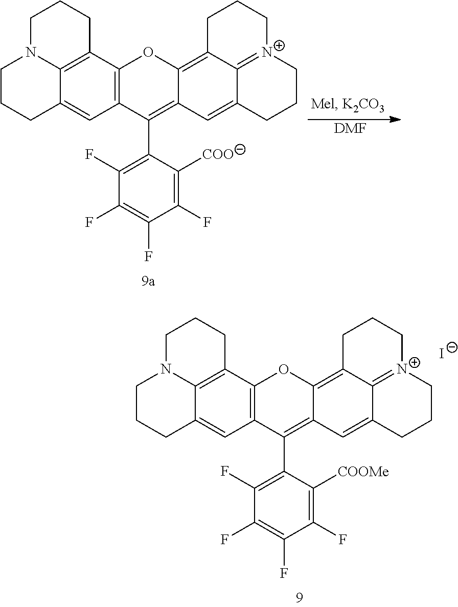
C1CCC2=CC3=C(C4=C2N1CCC4)OC1=C2C4=[N+](CCCC4=CC1=C3C1=C(F)C(F)=C(F)C(F)=C1[COOMe])CCC2.[I-].C1CCC2=CC3=C(C4=C2N1CCC4)OC1=C2C4=[N+](CCCC4=CC1=C3C1=C(F)C(F)=C(F)C(F)=C1[COO])CCC2.[DMF]
